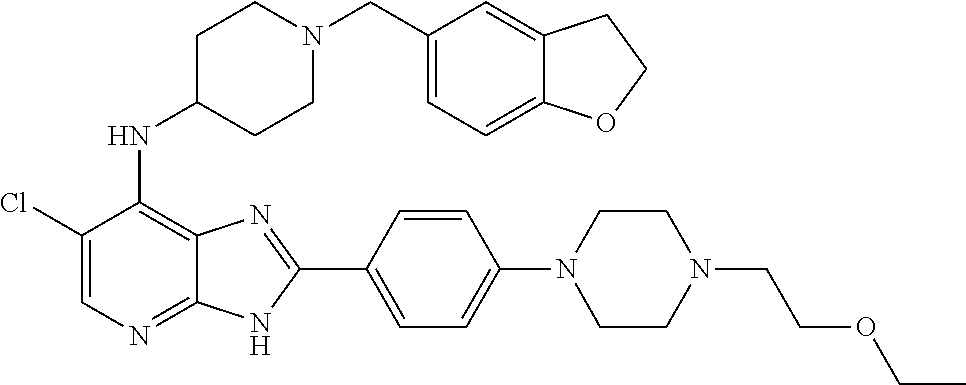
C1(Cl)=CN=C2C(=C1NC1CCN(CC3=CC=C4C(=C3)CCO4)CC1)N=C(C1=CC=C(N3CCN(CCOCC)CC3)C=C1)N2
